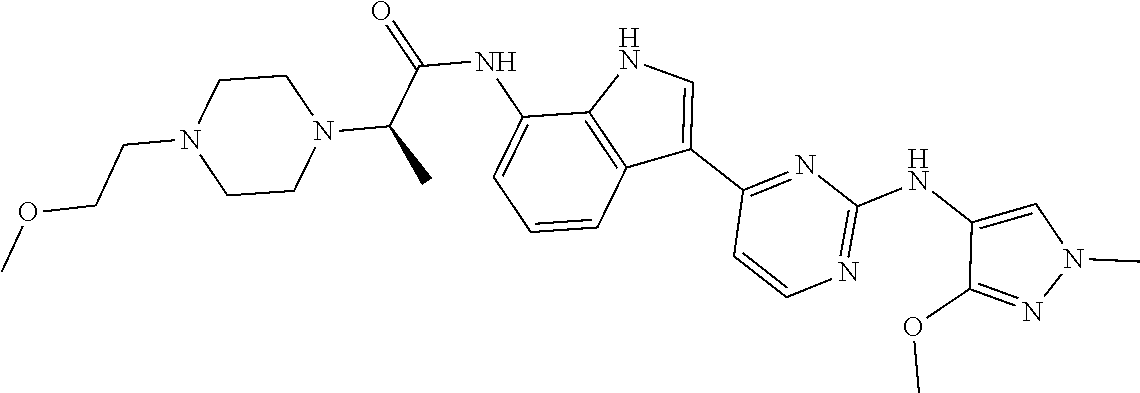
N1=C(NC2=CN(C)N=C2OC)N=C(C2=CNC3=C2C=CC=C3NC(=O)C(C)N2CCN(CCOC)CC2)C=C1
